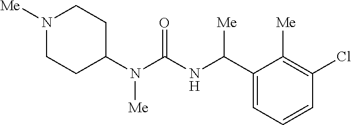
N1([Me])CCC(N(C(NC(C2=CC=CC(Cl)=C2[Me])[Me])=O)[Me])CC1
